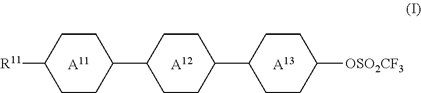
[A11].[A12].C1C([R11])CCC(C2CCC(C3CCC([OSO2CF3])CC3)CC2)C1.[A13]
